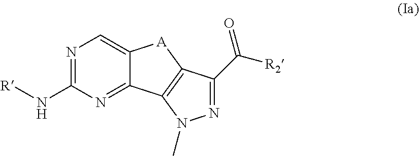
N1=C(N[R])N=C2C(=C1)[A]C1=C2N(C)N=C1C([R2])=O
